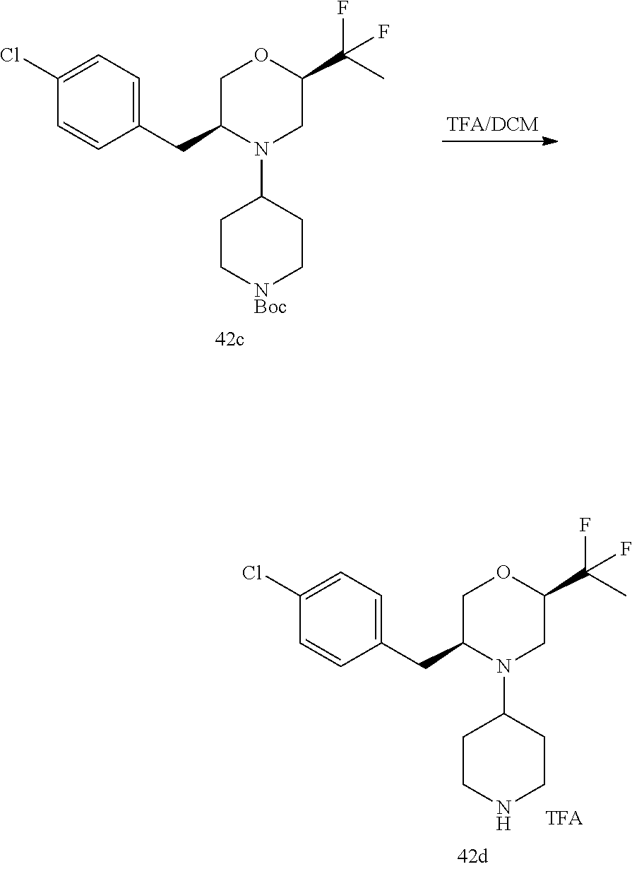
C1(CC2N(C3CC[NBoc]CC3)CC(C(C)(F)F)OC2)=CC=C(Cl)C=C1.C1(CC2N(C3CCNCC3)CC(C(C)(F)F)OC2)=CC=C(Cl)C=C1
